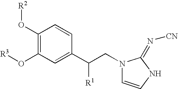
C1(O[R2])=C(O[R3])C=C(C(CN2C=CNC2=N[CN])[R1])C=C1
